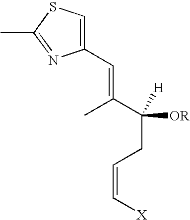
C(=CC1=CSC(C)=N1)(C)C(CC=C[X])([OR])[H]
